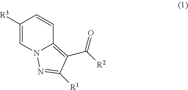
C1([R3])=CN2C(=C(C([R2])=O)C([R1])=N2)C=C1
